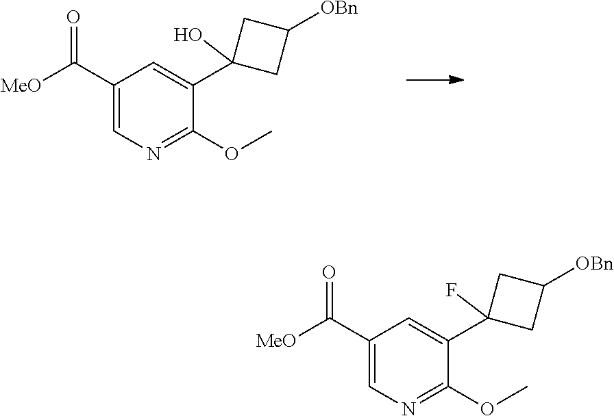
C1(C([MeO])=O)=CN=C(OC)C(C2(O)CC([OBn])C2)=C1.C1(C([MeO])=O)=CN=C(OC)C(C2(F)CC([OBn])C2)=C1
